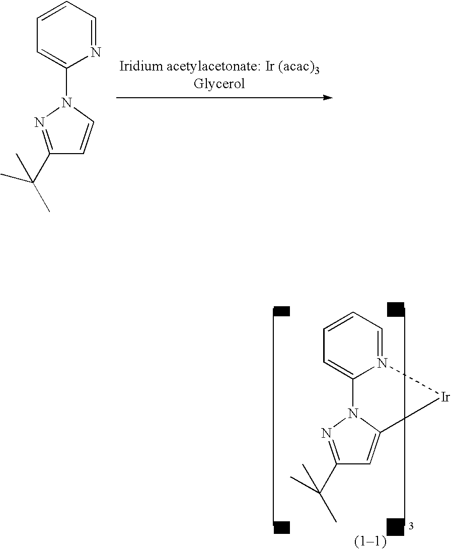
C1=CC=NC(N2N=C(C(C)(C)C)C=C2)=C1.C1=CC=N2C(=C1)N1N=C(C(C)(C)C)C=C1[Ir]2
